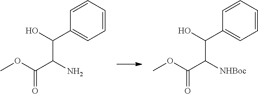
C1=CC=CC=C1C(O)C(C(OC)=O)N.C1=CC=CC=C1C(O)C(C(OC)=O)[NHBoc]
